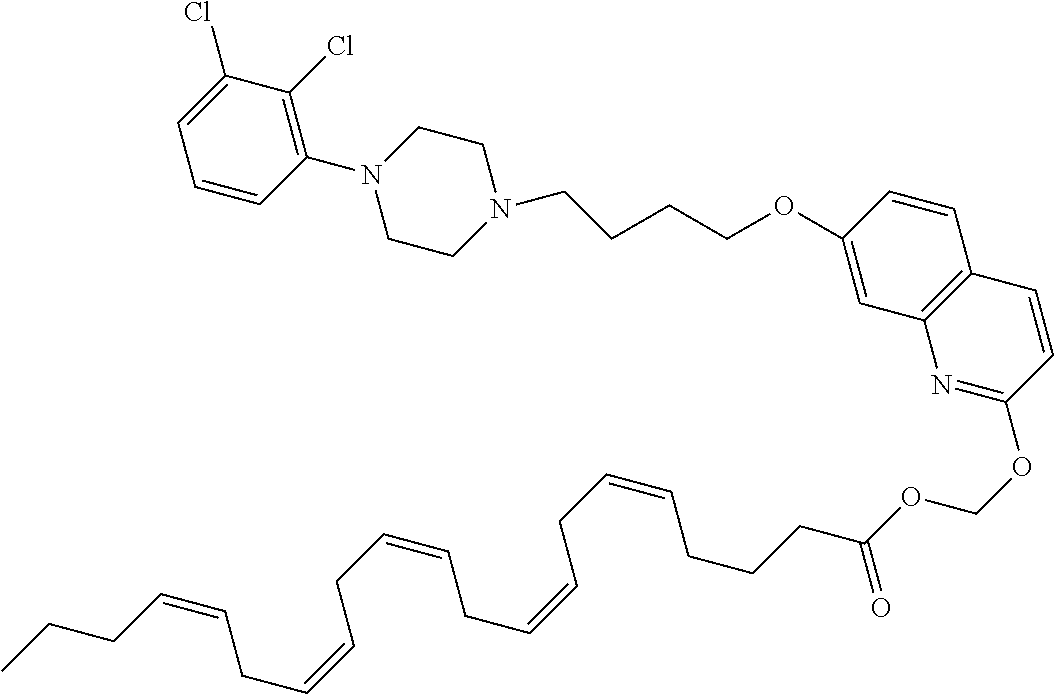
CCCC=CCC=CCC=CCC=CCC=CCCCC(OCOC1=NC2=C(C=C1)C=CC(OCCCCN1CCN(C3=C(Cl)C(Cl)=CC=C3)CC1)=C2)=O
